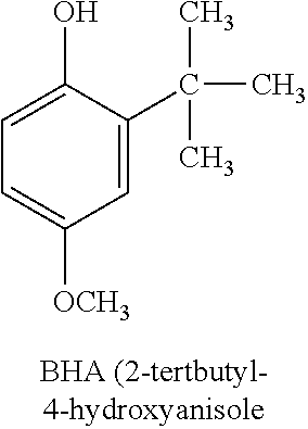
C1=C(C(C)(C)C)C(O)=CC=C1[OCH3]
